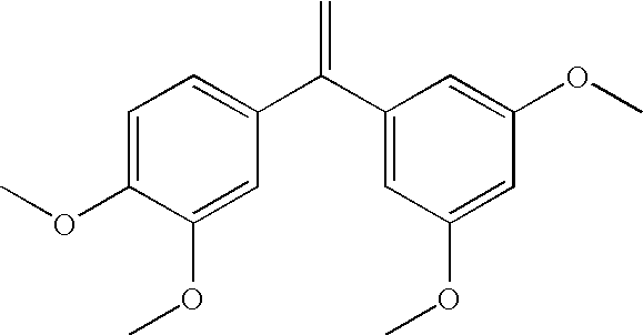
C1=C(C(C2=CC(OC)=CC(OC)=C2)=C)C=C(OC)C(OC)=C1
